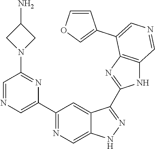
C1(C2=CN=CC(N3CC(N)C3)=N2)=NC=C2C(=C1)C(C1=NC3=C(N1)C=NC=C3C1=COC=C1)=NN2
